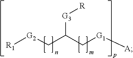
[R1][G2]CC(C[G1][A])[G3][R]
